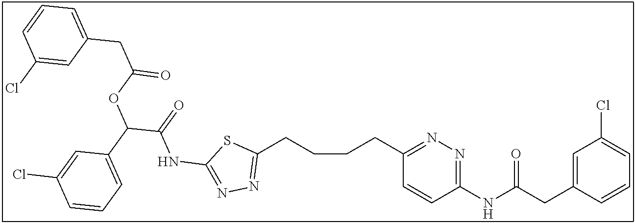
C1(CCCCC2=NN=C(NC(=O)C(C3=CC=CC(Cl)=C3)OC(CC3=CC=CC(Cl)=C3)=O)S2)=NN=C(NC(CC2=CC(Cl)=CC=C2)=O)C=C1
